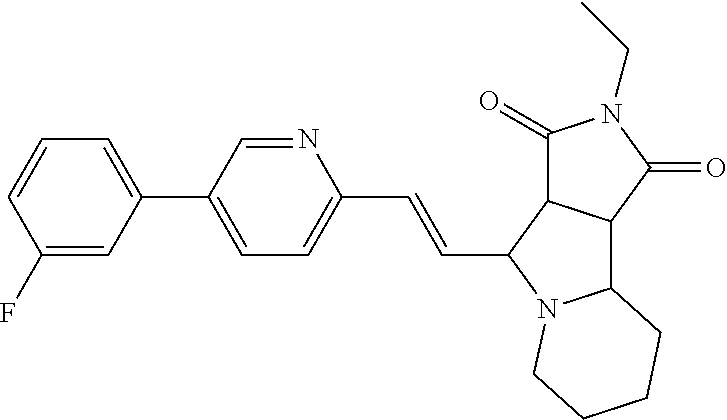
C1(C=CC2N3C(C4C2C(=O)N(CC)C4=O)CCCC3)=CC=C(C2=CC=CC(F)=C2)C=N1
